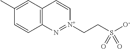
C12=C(C=C(C)C=C1)C=C[N+](CCS([O-])(=O)=O)=N2
